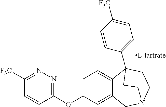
C1=C(OC2=NN=C([F3C])C=C2)C=C2C(=C1)C1(C3=CC=C([F3C])C=C3)CCN(C2)CC1
